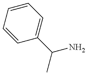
C1=CC=CC=C1C(C)N
